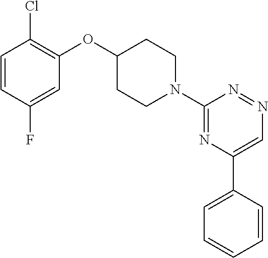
C1=CC(F)=CC(OC2CCN(C3=NC(C4=CC=CC=C4)=CN=N3)CC2)=C1Cl
